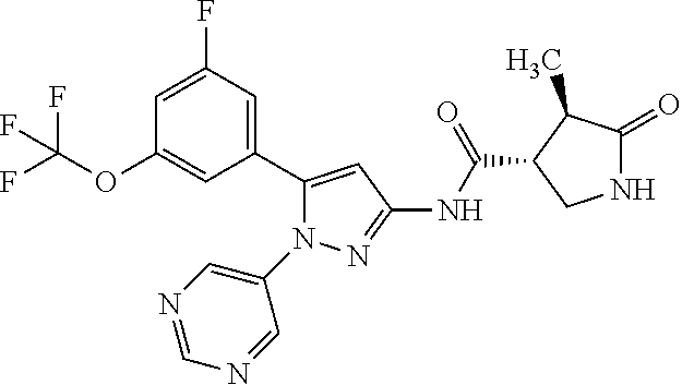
N1C(=O)C(C)C(C(NC2=NN(C3=CN=CN=C3)C(C3=CC(F)=CC(OC(F)(F)F)=C3)=C2)=O)C1
